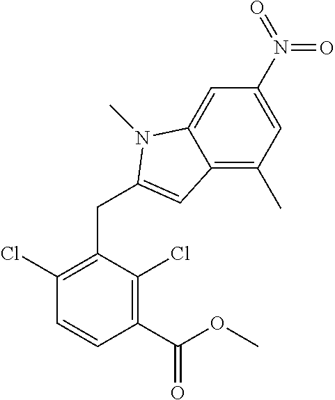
C1(C(OC)=O)=C(Cl)C(CC2=CC3=C(C)C=C(N(=O)=O)C=C3N2C)=C(Cl)C=C1
